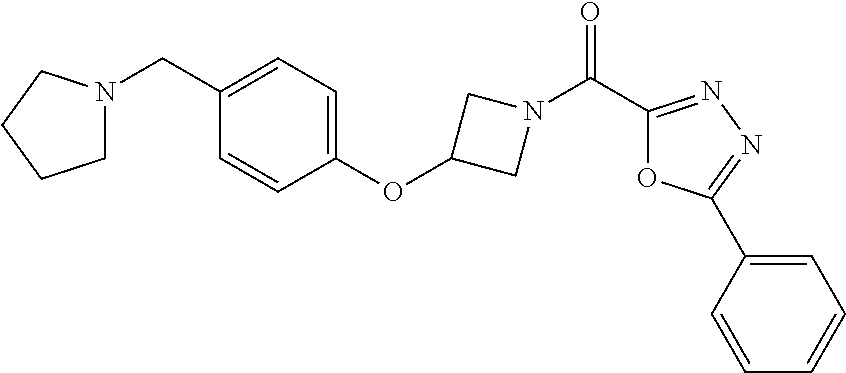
C1N(CC2=CC=C(OC3CN(C(=O)C4=NN=C(C5=CC=CC=C5)O4)C3)C=C2)CCC1
